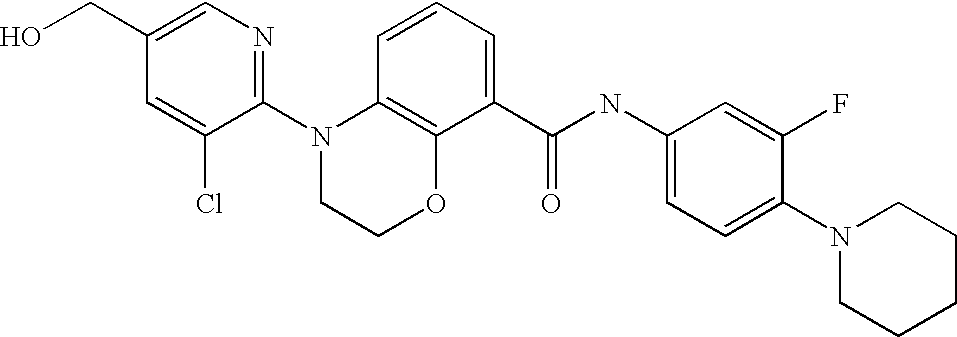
C1(N2CCOC3=C2C=CC=C3C(NC2=CC=C(N3CCCCC3)C(F)=C2)=O)=NC=C(CO)C=C1Cl
